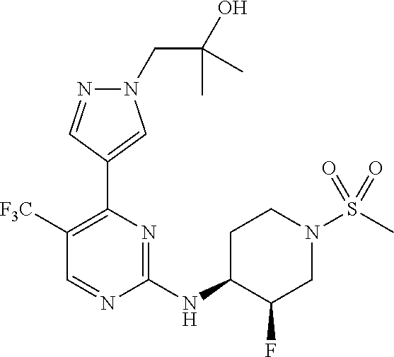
N1(CC(O)(C)C)N=CC(C2=C([F3C])C=NC(NC3CCN(S(=O)(=O)C)CC3F)=N2)=C1
